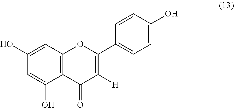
C12=C(C=C(O)C=C1O)OC(C1=CC=C(O)C=C1)=C([H])C2=O
